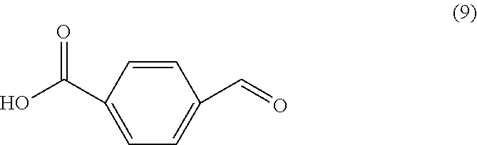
C1=CC(C(O)=O)=CC=C1C=O
